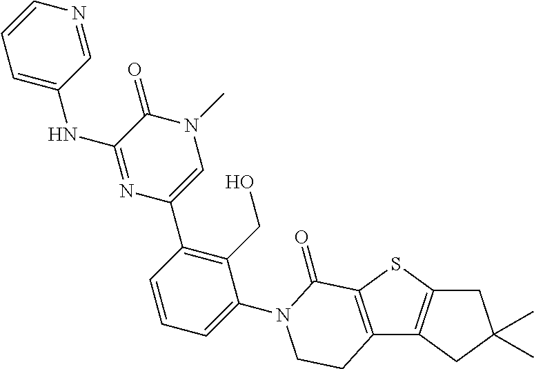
C1=CN=CC(NC2=NC(C3=C(CO)C(N4C(=O)C5=C(C6=C(S5)CC(C)(C)C6)CC4)=CC=C3)=CN(C)C2=O)=C1
